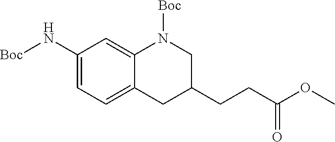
C1(N[Boc])=CC=C2C(=C1)N([Boc])CC(CCC(OC)=O)C2
